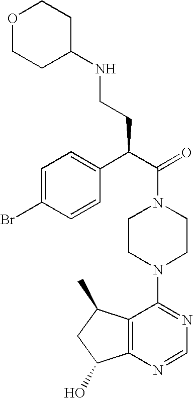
C(N1CCN(C2=NC=NC3=C2C(C)CC3O)CC1)(C(C1=CC=C(Br)C=C1)CCNC1CCOCC1)=O
